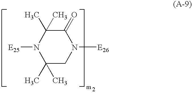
N1([E25])C(C)(C)CN([E26])C(=O)C1(C)C
